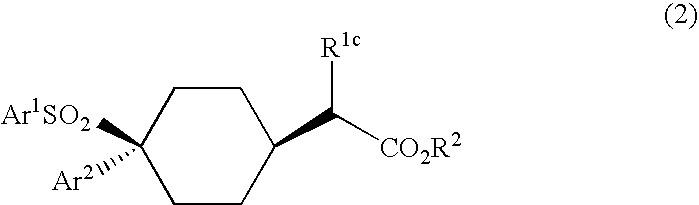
C1CC(C([CO2R2])[R1c])CCC1([Ar1SO2])[Ar2]
